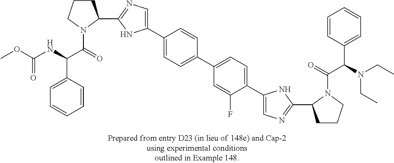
C1(C2CCCN2C(=O)C(NC(OC)=O)C2=CC=CC=C2)=NC=C(C2=CC=C(C3=CC=C(C4=CN=C(C5CCCN5C(=O)C(N(CC)CC)C5=CC=CC=C5)N4)C(F)=C3)C=C2)N1
